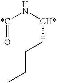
[*C](N[CH*]CCCC)=O
